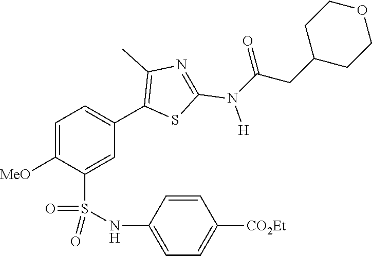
C1=C([MeO])C(S(NC2=CC=C([CO2Et])C=C2)(=O)=O)=CC(C2=C(C)N=C(N([H])C(CC3CCOCC3)=O)S2)=C1
